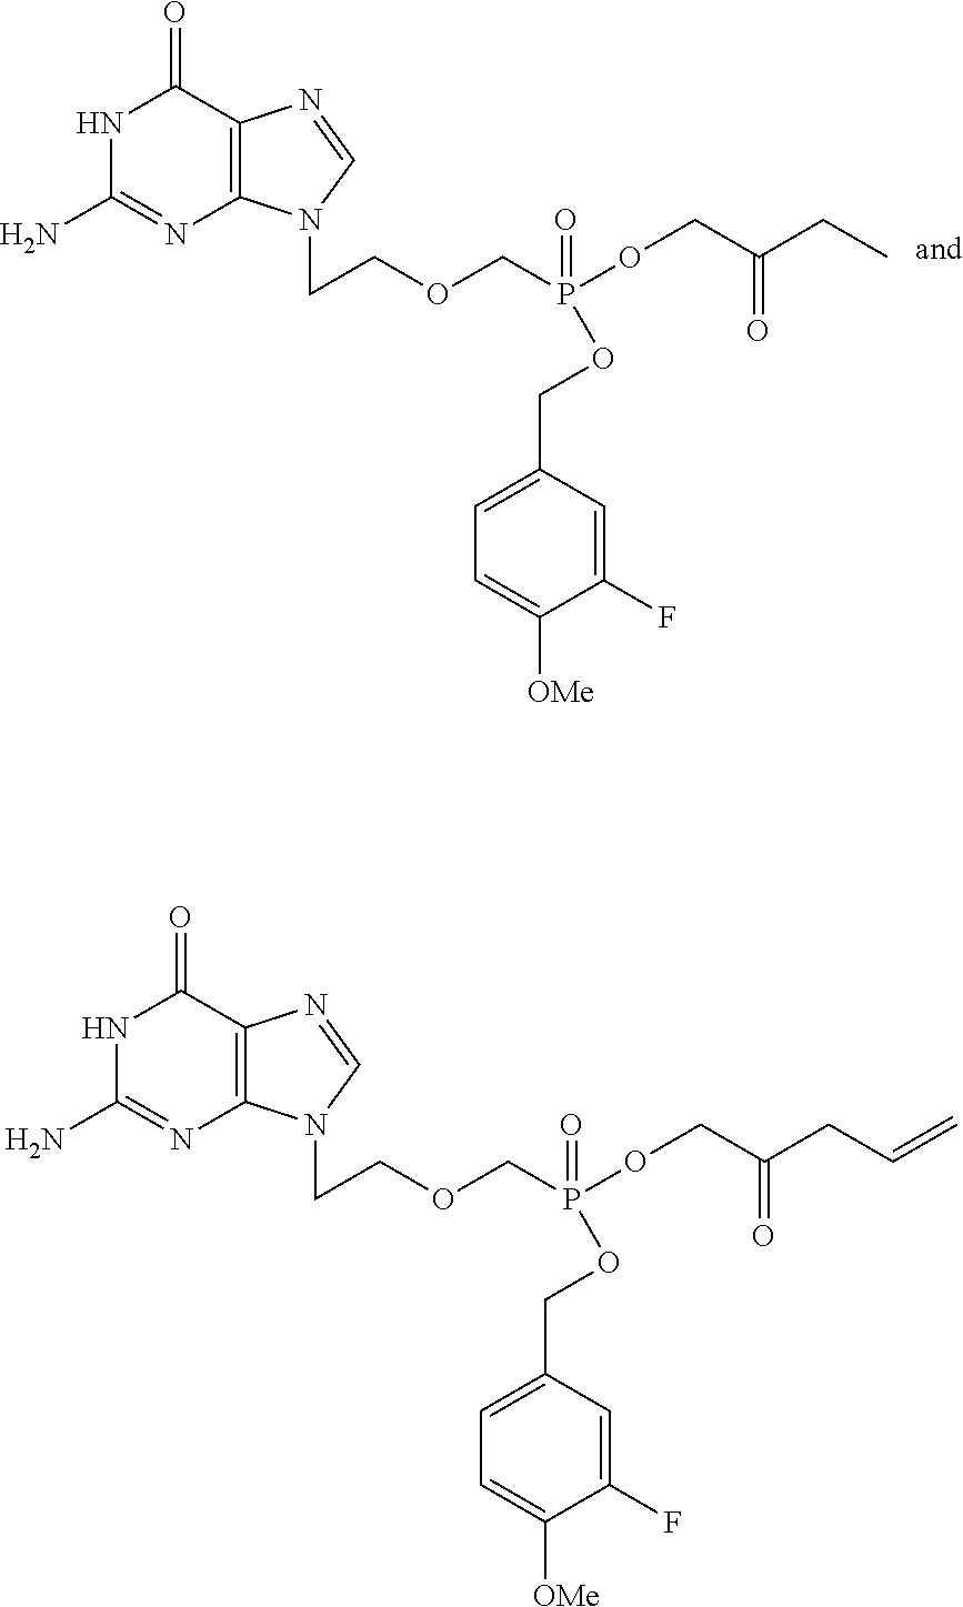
N1C(N)=NC2=C(C1=O)N=CN2CCOCP(OCC(CC=C)=O)(=O)OCC1=CC=C([OMe])C(F)=C1.N1C(N)=NC2=C(C1=O)N=CN2CCOCP(OCC(CC)=O)(=O)OCC1=CC=C([OMe])C(F)=C1
